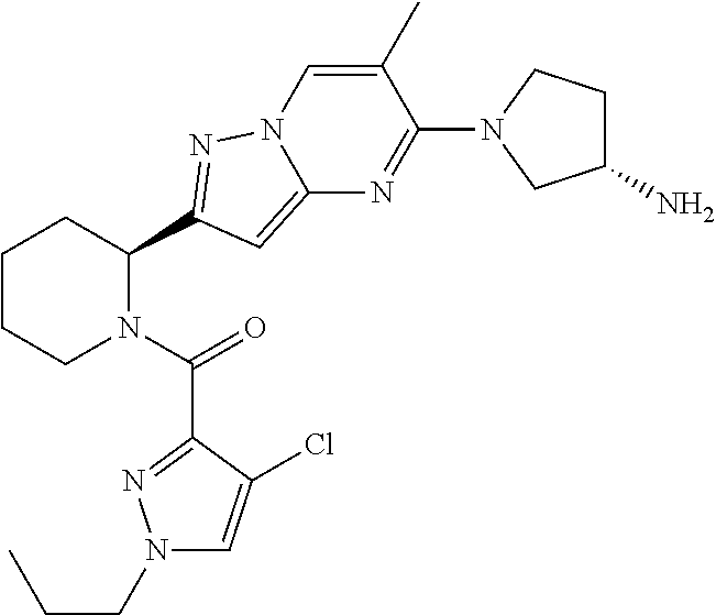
C1CCN(C(=O)C2=NN(CCC)C=C2Cl)C(C2=NN3C(=C2)N=C(N2CC(N)CC2)C(C)=C3)C1
